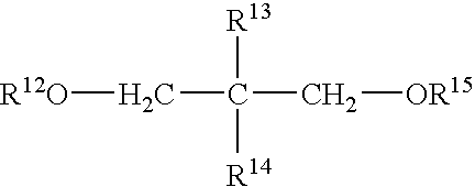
C(C([R13])([R14])C[OR15])[R12O]
